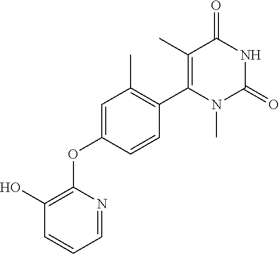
C1(O)=C(OC2=CC(C)=C(C3=C(C)C(=O)NC(=O)N3C)C=C2)N=CC=C1
